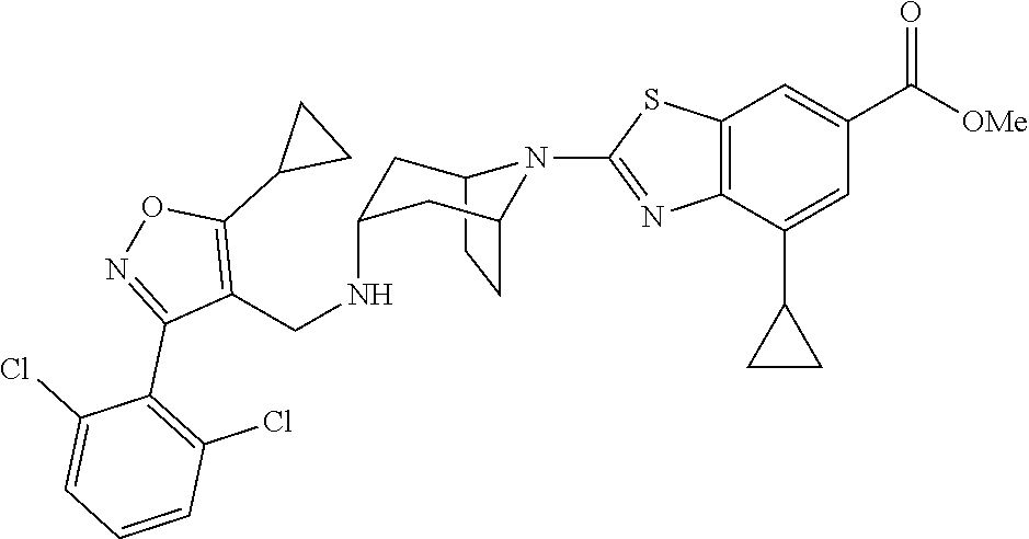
C12CCC(CC(NCC3=C(C4CC4)ON=C3C3=C(Cl)C=CC=C3Cl)C1)N2C1=NC2=C(C=C(C([OMe])=O)C=C2C2CC2)S1
